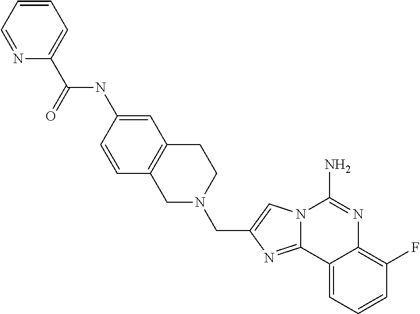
C12=C(CN(CC3=CN4C(=N3)C3=CC=CC(F)=C3N=C4N)CC1)C=CC(NC(C1=CC=CC=N1)=O)=C2
